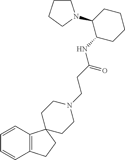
C1=CC2=C(C=C1)CCC21CCN(CCC(NC2CCCCC2N2CCCC2)=O)CC1
